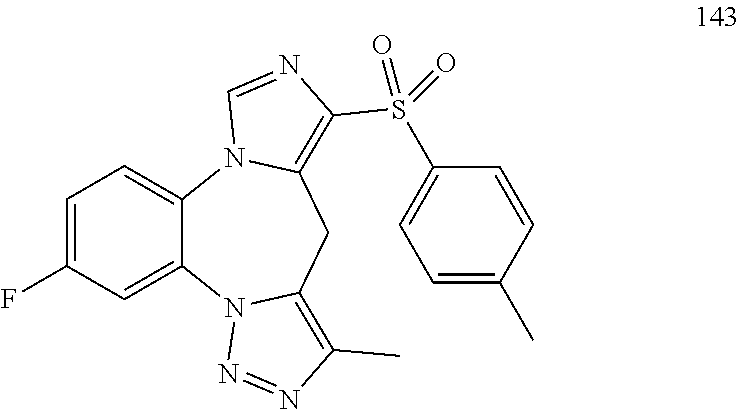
C1=C(F)C=C2C(=C1)N1C(=C(S(C3=CC=C(C)C=C3)(=O)=O)N=C1)CC1=C(C)N=NN21
